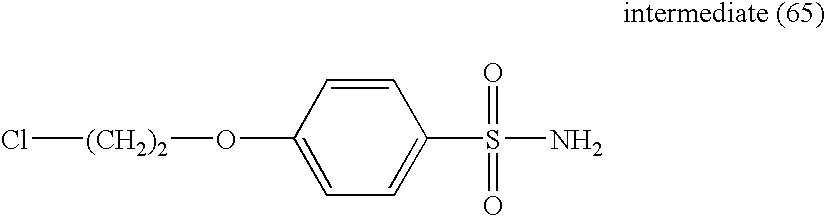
C1=CC(O[(CH2)2]Cl)=CC=C1S(=O)(N)=O
